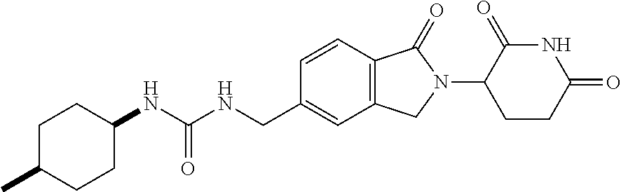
C1(C)CCC(NC(NCC2=CC3=C(C=C2)C(=O)N(C2CCC(=O)NC2=O)C3)=O)CC1
